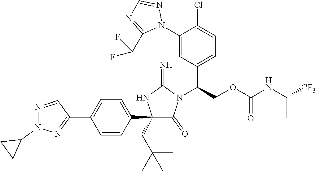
C1(C2=CC=C(C3=NN(C4CC4)N=C3)C=C2)(CC(C)(C)C)C(=O)N(C(COC(NC([CF3])C)=O)C2=CC=C(Cl)C(N3N=CN=C3C(F)F)=C2)C(=N)N1
